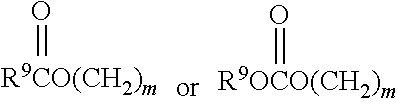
[R9CO(CH2)m]=O.[R9OCO(CH2)m]=O
